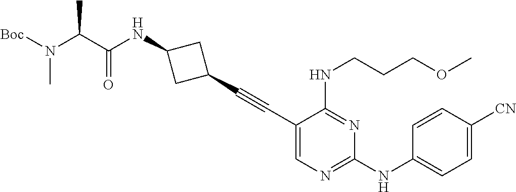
C1(C#CC2=CN=C(NC3=CC=C([CN])C=C3)N=C2NCCCOC)CC(NC(C(N([Boc])C)C)=O)C1
